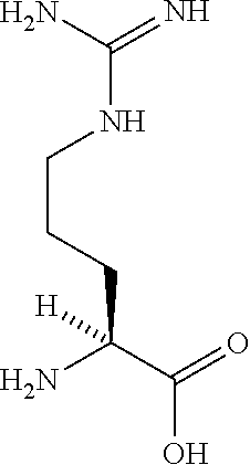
NC(=N)NCCCC(C(O)=O)(N)[H]
